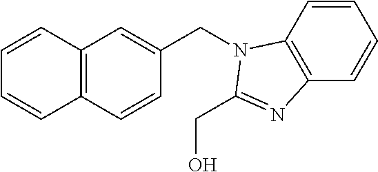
C1=CC2=C(C=C1)C=CC(CN1C3=C(C=CC=C3)N=C1CO)=C2
